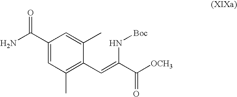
C1(C(N)=O)=CC(C)=C(C=C(C([OCH3])=O)N[Boc])C(C)=C1
